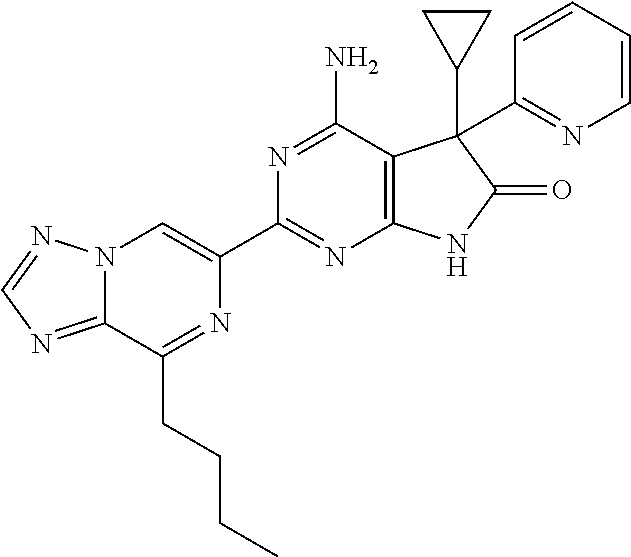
C12=NC=NN1C=C(C1=NC3=C(C(N)=N1)C(C1=NC=CC=C1)(C1CC1)C(=O)N3)N=C2CCCC
